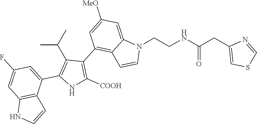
N1(CCNC(CC2=CSC=N2)=O)C2=CC([MeO])=CC(C3=C([COOH])NC(C4=CC(F)=CC5=C4C=CN5)=C3C(C)C)=C2C=C1
